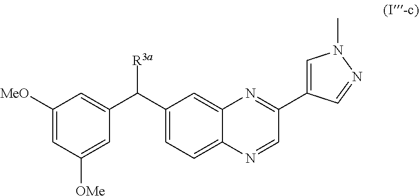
C1([MeO])=CC([OMe])=CC(C(C2=CC=C3C(=C2)N=C(C2=CN(C)N=C2)C=N3)[R3a])=C1
